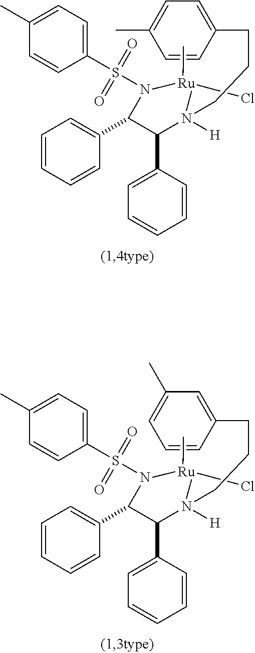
C1=CC=CC(C2C(C3=CC=CC=C3)N([H])(CCCC3=CC=C(C)C=C3)[Ru](C)(Cl)N2S(C2=CC=C(C)C=C2)(=O)=O)=C1.C1=CC=CC(C2C(C3=CC=CC=C3)N([H])(CCCC3=CC(C)=CC=C3)[Ru](C)(Cl)N2S(C2=CC=C(C)C=C2)(=O)=O)=C1
